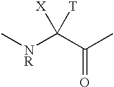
C[NR]C(C(C)=O)([X])[T]
